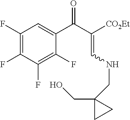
C1(F)=C(F)C(F)=C(F)C(C(C(=CNCC2(CO)CC2)[CO2Et])=O)=C1
